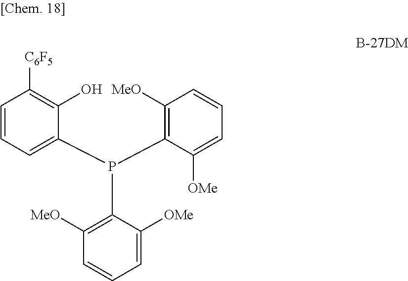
C1=CC=C(P(C2=C([MeO])C=CC=C2[OMe])C2=C([MeO])C=CC=C2[OMe])C(O)=C1[C6F5]
